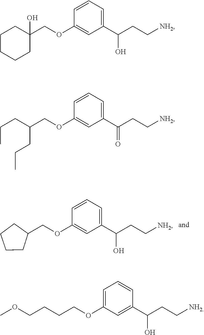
C1(OCC2CCCC2)=CC(C(CC[NH2])O)=CC=C1.C1(OCC2(O)CCCCC2)=CC(C(CC[NH2])O)=CC=C1.C1(OCC(CCC)CCC)=CC(C(CC[NH2])=O)=CC=C1.C1(OCCCCOC)=CC=CC(C(CC[NH2])O)=C1
